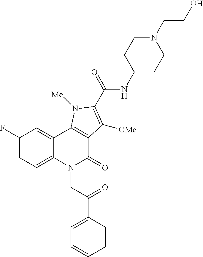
C1(F)=CC=C2C(=C1)C1=C(C(=O)N2CC(C2=CC=CC=C2)=O)C([OMe])=C(C(=O)NC2CCN(CCO)CC2)N1[Me]
